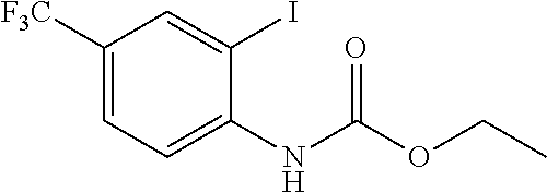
C1([F3C])=CC=C(NC(OCC)=O)C(I)=C1
